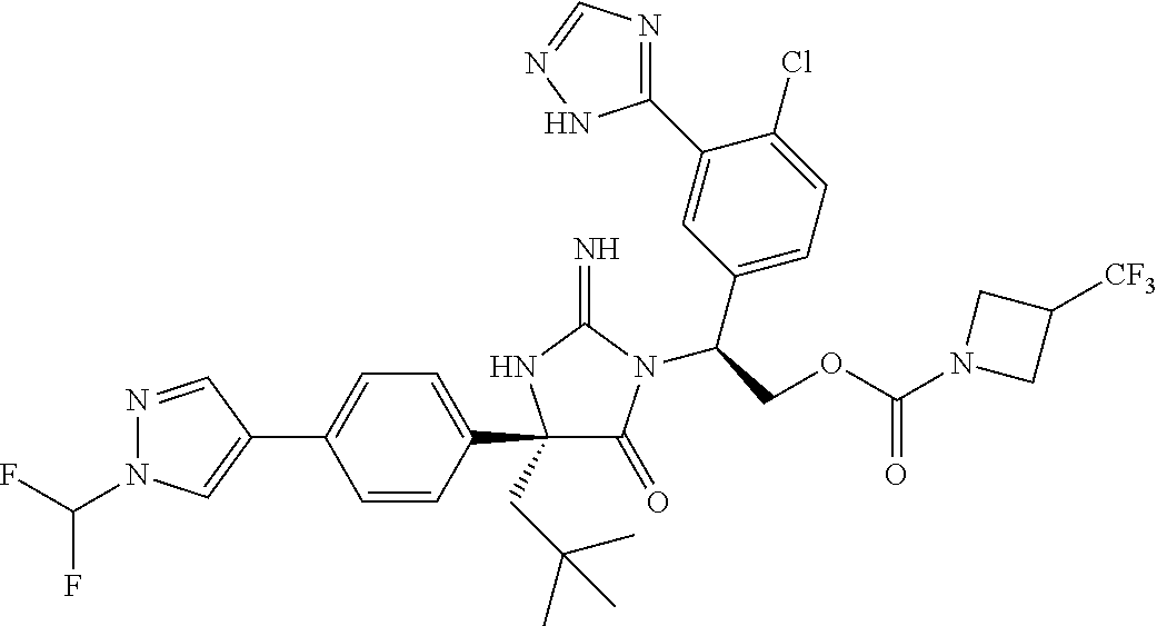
N1=CC(C2=CC=C(C3(CC(C)(C)C)C(=O)N(C(COC(N4CC([CF3])C4)=O)C4=CC=C(Cl)C(C5=NC=NN5)=C4)C(=N)N3)C=C2)=CN1C(F)F
